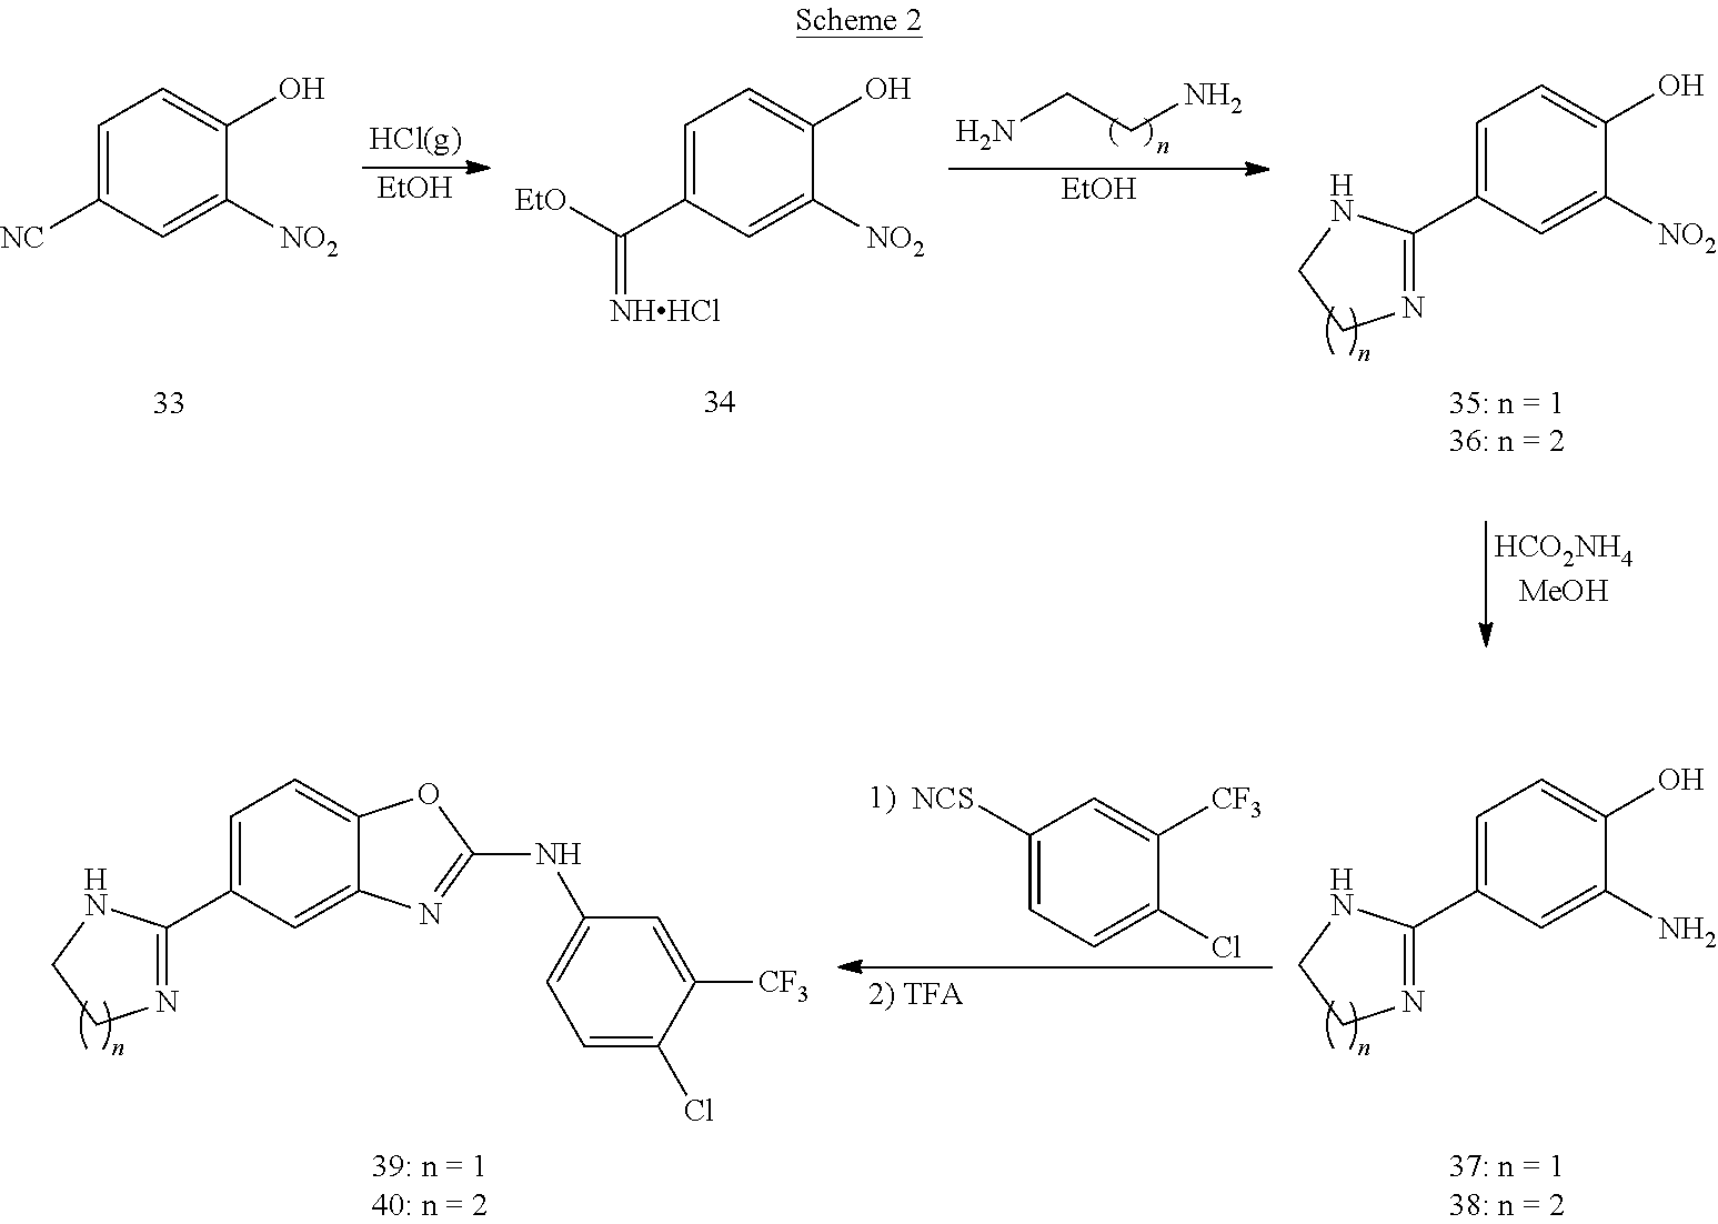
C1=C([NC])C=C([NO2])C(O)=C1.[EtOH].C1=C(C([EtO])=[NHHCl])C=C([NO2])C(O)=C1.NCCN.[EtOH].C1=C(C2=NCCN2)C=C([NO2])C(O)=C1.C1=C(C2=NCCN2)C=C(N)C(O)=C1.C1([NCS])=CC=C(Cl)C([CF3])=C1.C1=C(C2=NCCN2)C=C2C(=C1)OC(NC1=CC=C(Cl)C([CF3])=C1)=N2
